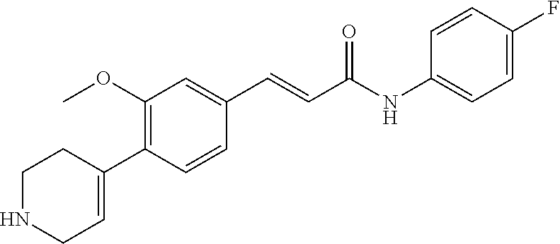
C1(NC(C=CC2=CC(OC)=C(C3=CCNCC3)C=C2)=O)=CC=C(F)C=C1
